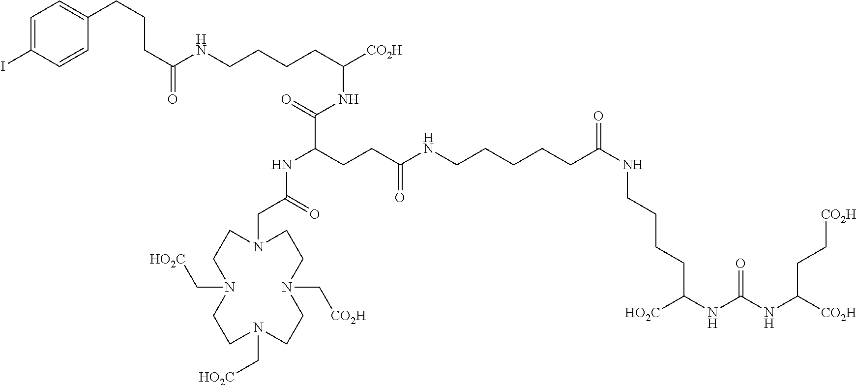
C1=C(I)C=CC(CCCC(NCCCCC(NC(=O)C(NC(=O)CN2CCN(C[HO2C])CCN(C[HO2C])CCN(C[CO2H])CC2)CCC(=O)NCCCCCC(=O)NCCCCC(NC(NC([CO2H])CC[CO2H])=O)[HO2C])[CO2H])=O)=C1
